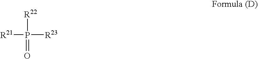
P([R22])(=O)([R23])[R21]
